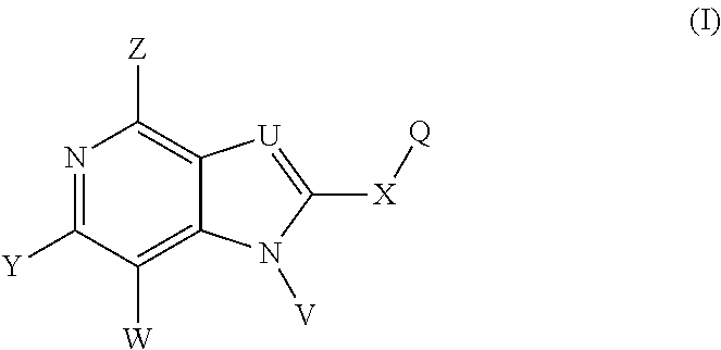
N1=C([Y])C([W])=C2C(=C1[Z])[U]=C([X][Q])N2[V]
